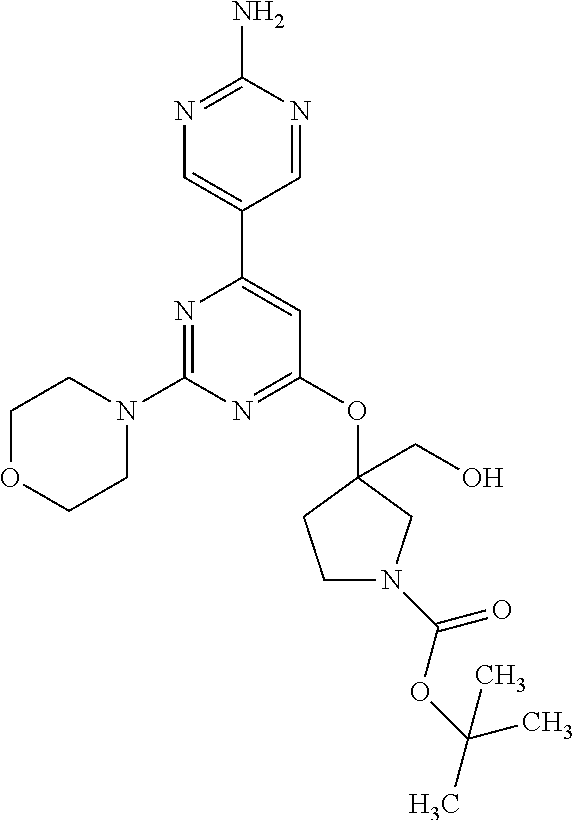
C1=NC(N)=NC=C1C1=CC(OC2(CO)CN(C(OC(C)(C)C)=O)CC2)=NC(N2CCOCC2)=N1
